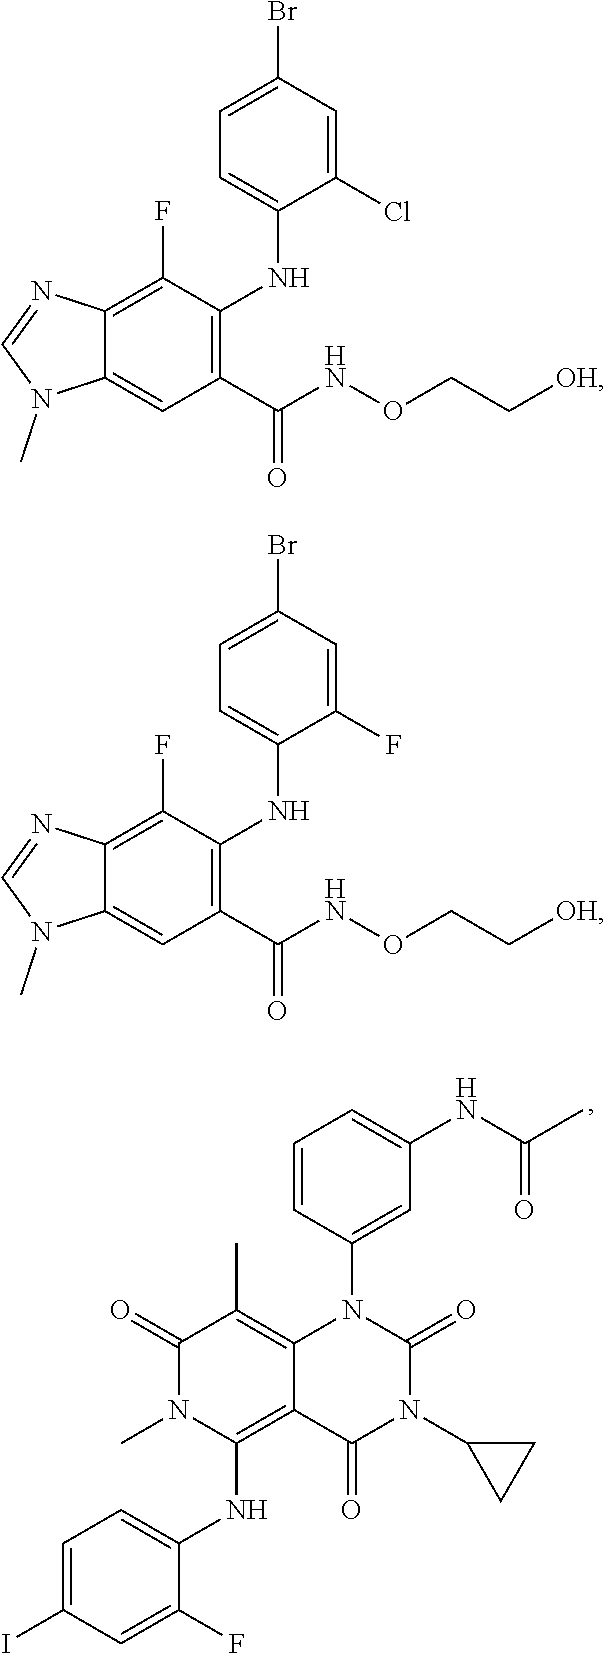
C1=C(I)C=C(F)C(NC2=C3C(=C(C)C(=O)N2C)N(C2=CC(NC(C)=O)=CC=C2)C(=O)N(C2CC2)C3=O)=C1.C1(F)=C2C(=CC(C(NOCC[OH])=O)=C1NC1=CC=C(Br)C=C1Cl)N(C)C=N2.C1(F)=C2C(=CC(C(NOCC[OH])=O)=C1NC1=CC=C(Br)C=C1F)N(C)C=N2
